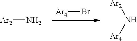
[Ar4]Br.[Ar2]N.[Ar2]N[Ar4]
